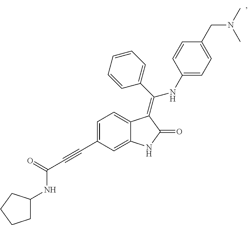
C1=C(C#CC(=O)NC2CCCC2)C=C2C(=C1)C(=C(C1=CC=CC=C1)NC1=CC=C(CN(C)C)C=C1)C(=O)N2
